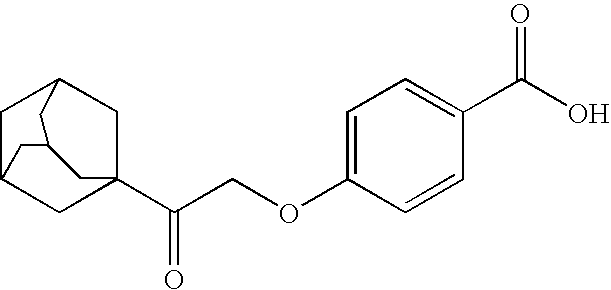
C1C2CC3(C(COC4=CC=C(C(O)=O)C=C4)=O)CC1CC(C2)C3
